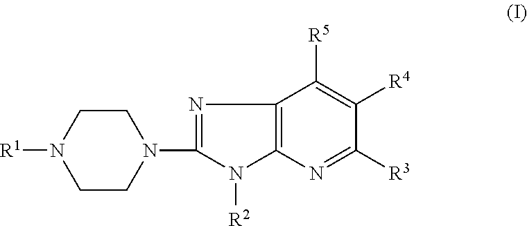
N1=C(N2CCN([R1])CC2)N([R2])C2=C1C([R5])=C([R4])C([R3])=N2
